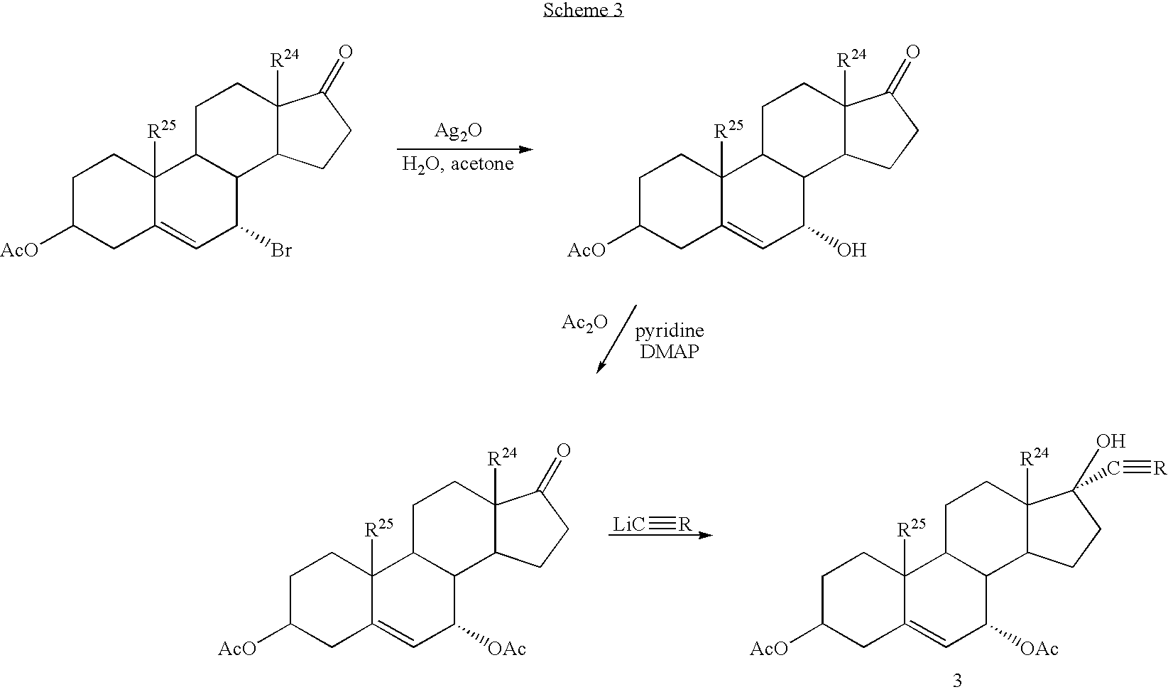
[Ag2O].[Ac2O].C1C([AcO])CC2=CC(Br)C3C(C2([R25])C1)CCC1([R24])C3CCC1=O.C1C([AcO])CC2=CC(O)C3C(C2([R25])C1)CCC1([R24])C3CCC1=O.[LiC]#[R].C1C([AcO])CC2=CC([OAc])C3C(C2([R25])C1)CCC1([R24])C3CCC1(O)C#[R].C1C([AcO])CC2=CC([OAc])C3C(C2([R25])C1)CCC1([R24])C3CCC1=O
